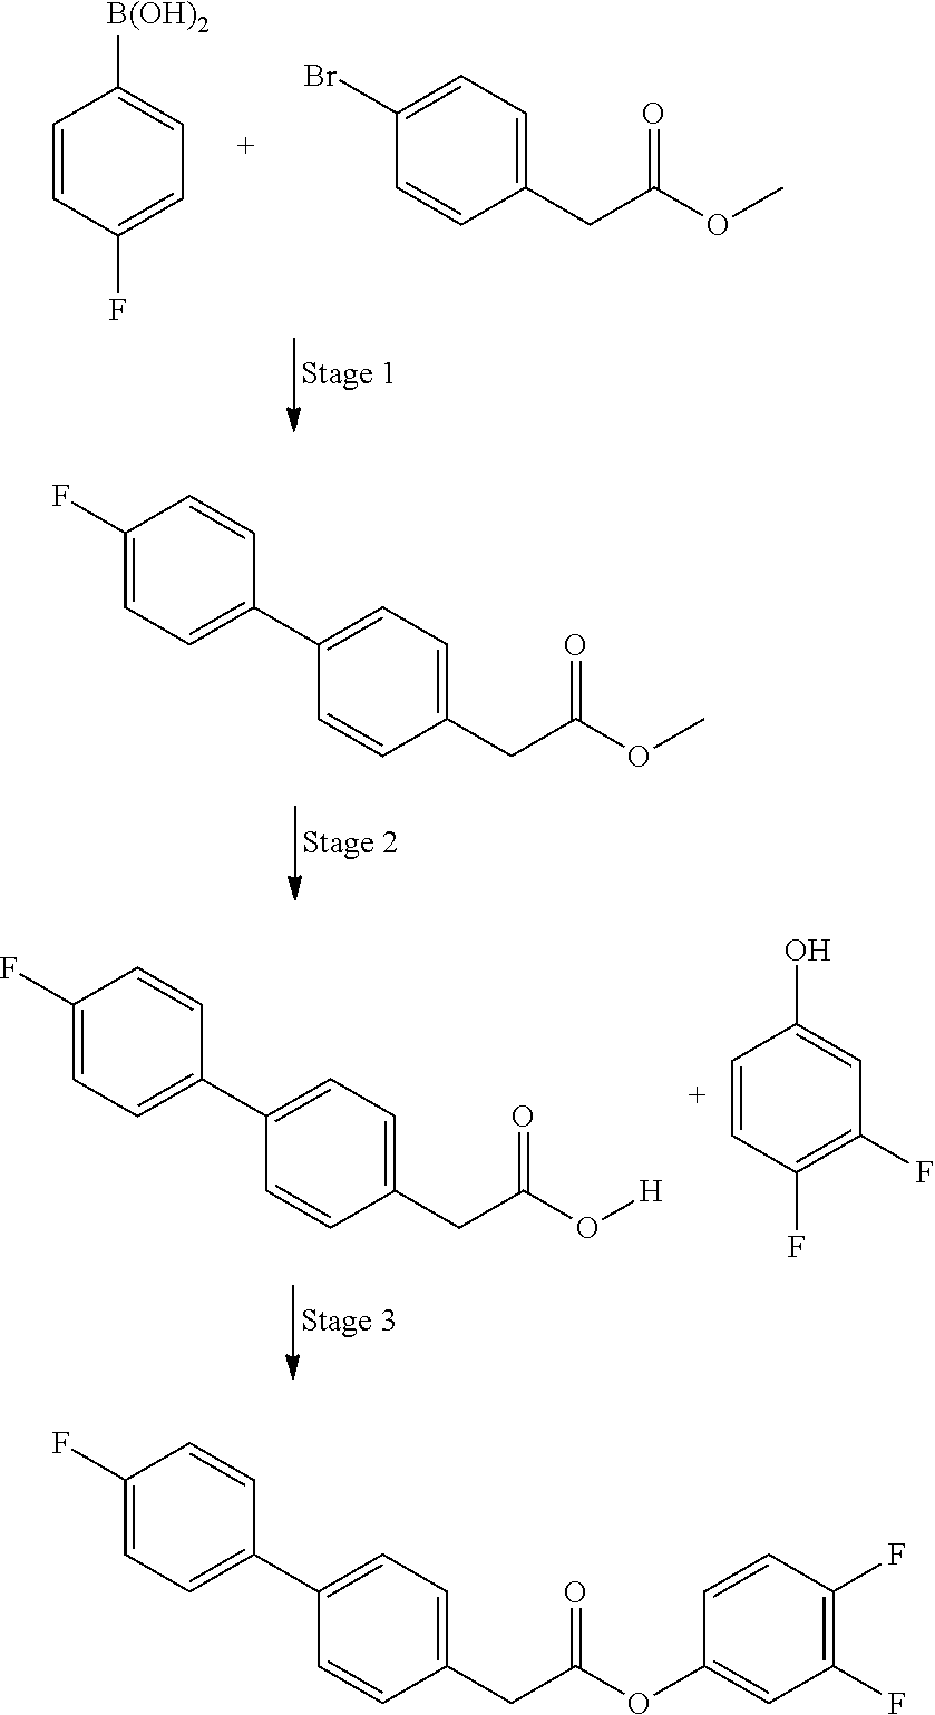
C1=CC(F)=CC=C1[B(OH)2].C1(CC(OC)=O)=CC=C(Br)C=C1.C1(CC(OC)=O)=CC=C(C2=CC=C(F)C=C2)C=C1.C1(CC(O[H])=O)=CC=C(C2=CC=C(F)C=C2)C=C1.C1=CC(F)=C(F)C=C1O.C1(CC(OC2=CC(F)=C(F)C=C2)=O)=CC=C(C2=CC=C(F)C=C2)C=C1
